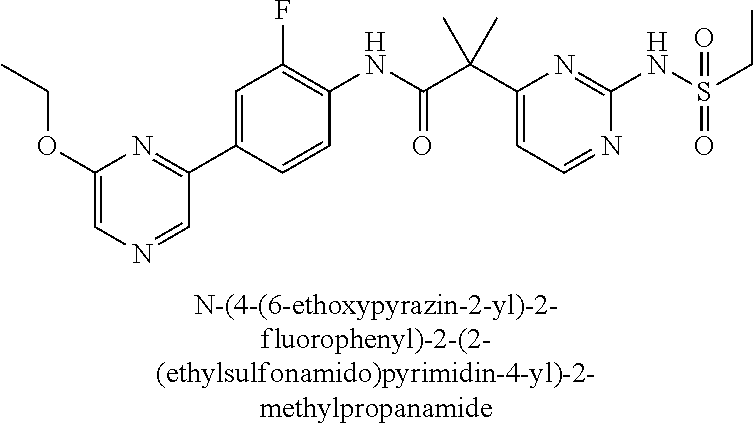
C1(NC(=O)C(C2=CC=NC(NS(=O)(=O)CC)=N2)(C)C)=C(F)C=C(C2=NC(OCC)=CN=C2)C=C1
